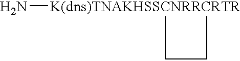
N[K(dns)TNAKHSSCNRRCRTR]
